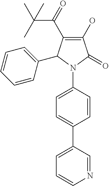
C1(O)=C(C(C(C)(C)C)=O)C(C2=CC=CC=C2)N(C2=CC=C(C3=CC=CN=C3)C=C2)C1=O
